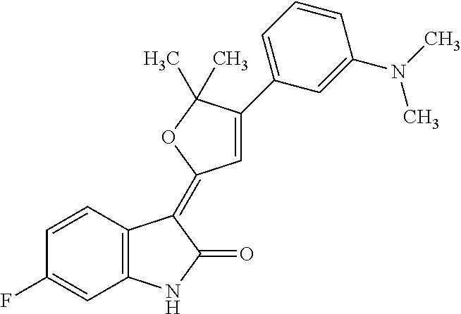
C1=CC(F)=CC2=C1C(=C1C=C(C3=CC=CC(N(C)C)=C3)C(C)(C)O1)C(=O)N2
